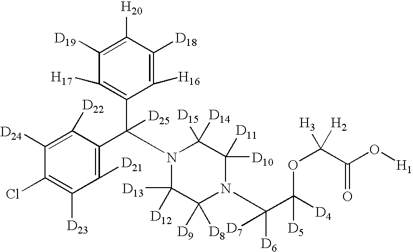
C1([D24])=C([D22])C(C(C2=C([H17])C([D19])=C([H20])C([D18])=C2[H16])([D25])N2C([D13])([D12])C([D9])([D8])N(C(C([D4])(OC([H2])([H3])C(O[H1])=O)[D5])([D6])[D7])C([D10])([D11])C2([D15])[D14])=C([D21])C([D23])=C1Cl
